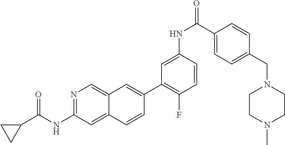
N1=C(NC(C2CC2)=O)C=C2C(=C1)C=C(C1=C(F)C=CC(NC(=O)C3=CC=C(CN4CCN(C)CC4)C=C3)=C1)C=C2
